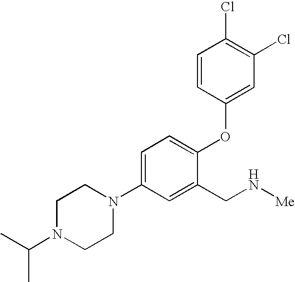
C1=C(N2CCN(C(C)C)CC2)C=C(CN[Me])C(OC2=CC(Cl)=C(Cl)C=C2)=C1
